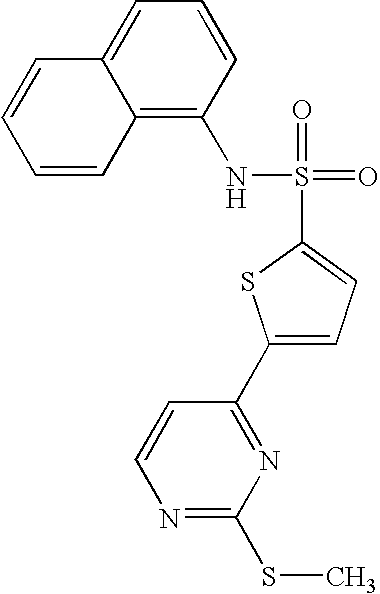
C1=CC2=C(NS(=O)(=O)C3=CC=C(C4=NC(SC)=NC=C4)S3)C=CC=C2C=C1
